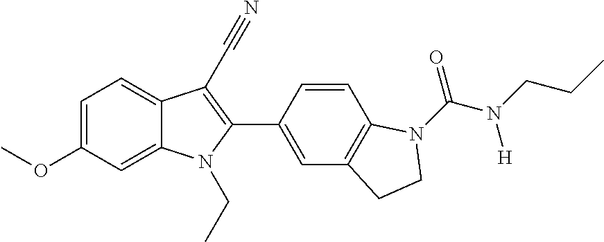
C1=C(OC)C=C2C(=C1)C(C#N)=C(C1=CC3=C(C=C1)N(C(N(CCC)[H])=O)CC3)N2CC
